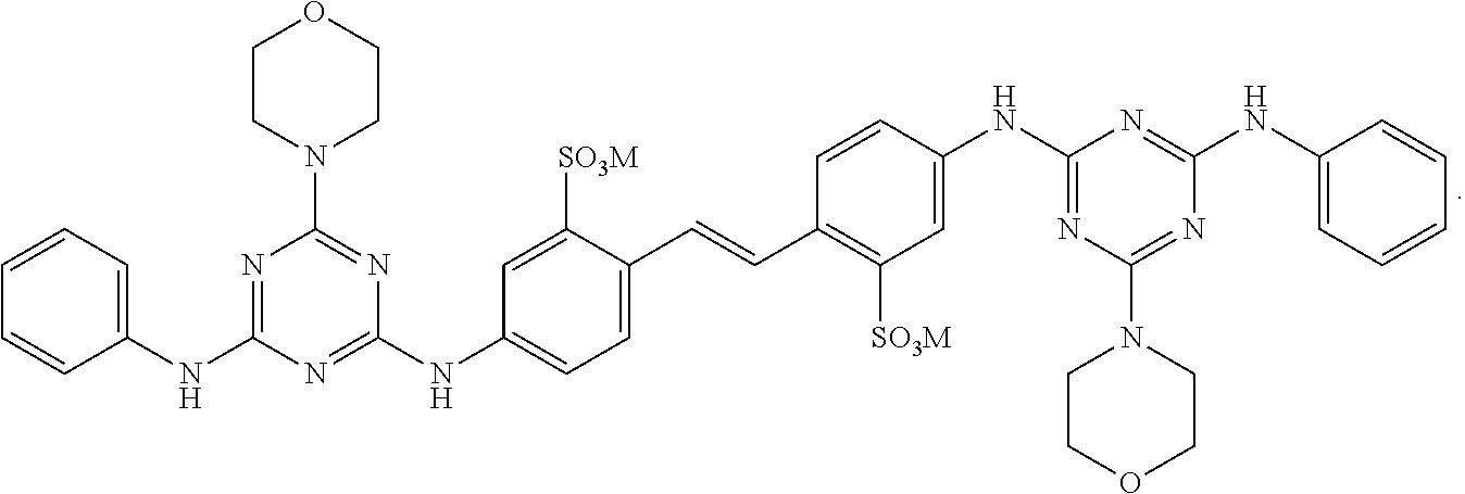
N1=C(NC2=CC=CC=C2)N=C(NC2=CC=C(C=CC3=C([SO3M])C=C(NC4=NC(N5CCOCC5)=NC(NC5=CC=CC=C5)=N4)C=C3)C([SO3M])=C2)N=C1N1CCOCC1
